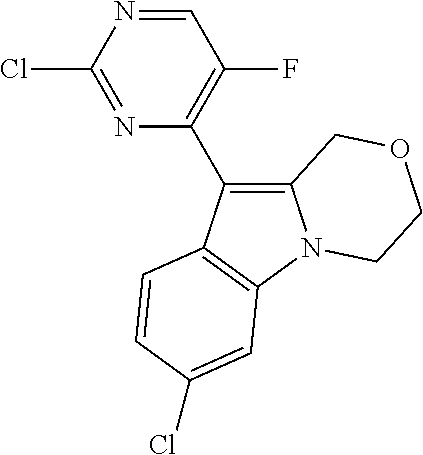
C12=C(C3=C(F)C=NC(Cl)=N3)C3=C(N1CCOC2)C=C(Cl)C=C3
